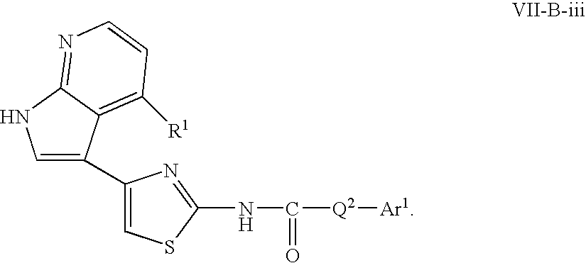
C1=C(C2=CSC(NC(=O)[Q2][Ar1])=N2)C2=C([R1])C=CN=C2N1
